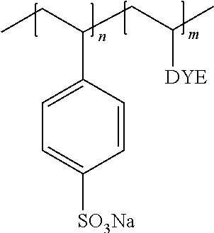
CCC(CC(C)[DYE])C1=CC=C([SO3Na])C=C1
